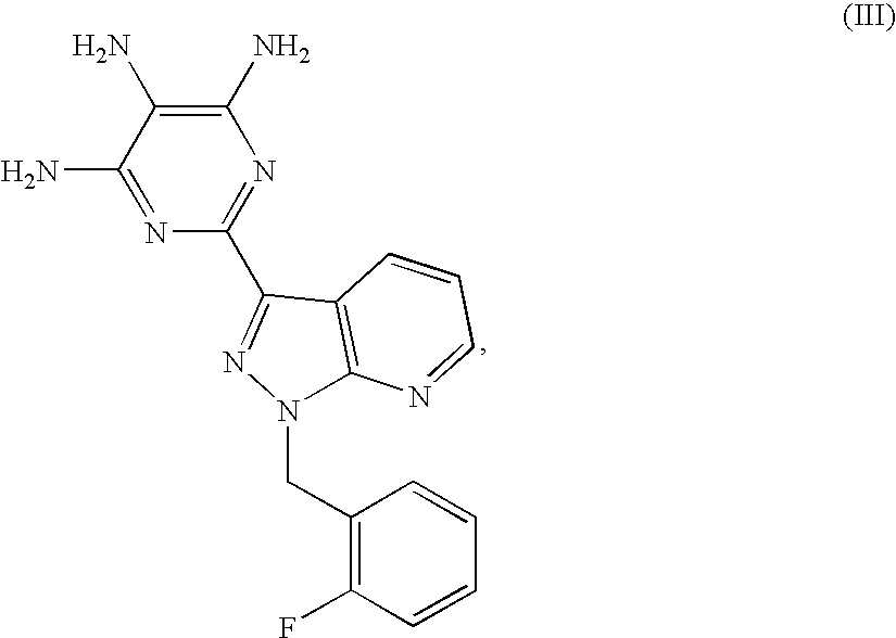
C1(N)=NC(C2=NN(CC3=C(F)C=CC=C3)C3=C2C=CC=N3)=NC(N)=C1N
